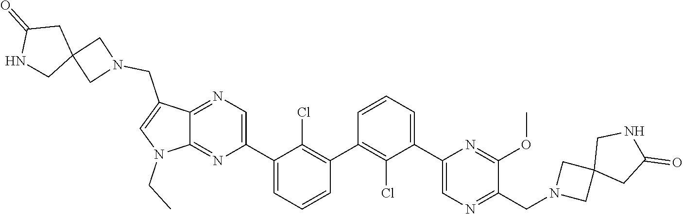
C1(C2=CN=C(CN3CC4(C3)CC(=O)NC4)C(OC)=N2)=CC=CC(C2=C(Cl)C(C3=CN=C4C(=N3)N(CC)C=C4CN3CC4(C3)CC(=O)NC4)=CC=C2)=C1Cl
